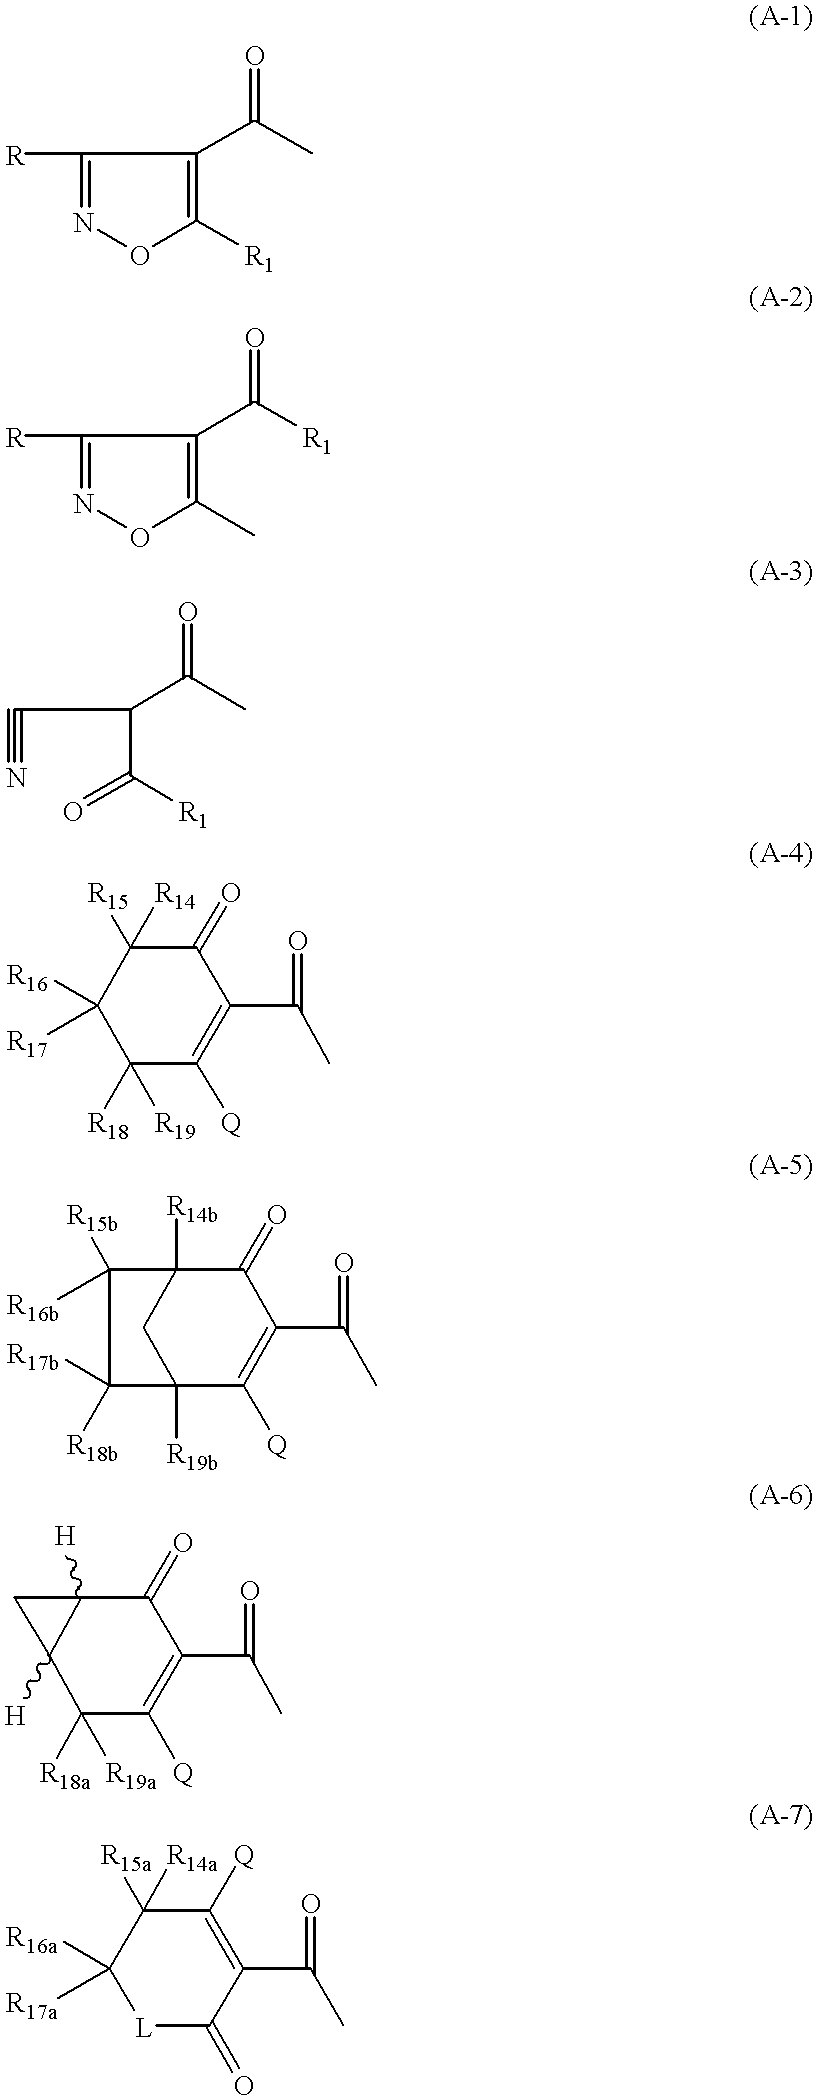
C1([R])=NOC([R1])=C1C(C)=O.C1([R])=NOC(C)=C1C([R1])=O.C(#N)C(C([R1])=O)C(C)=O.C1([R18])([R19])C([Q])=C(C(C)=O)C(=O)C([R15])([R14])C1([R16])[R17].C12([R19b])C([Q])=C(C(C)=O)C(=O)C([R14b])(C1)C([R16b])([R15b])C2([R17b])[R18b].C1([R18a])([R19a])C([Q])=C(C(C)=O)C(=O)C2([H])C1([H])C2.[L]1C(=O)C(C(C)=O)=C([Q])C([R15a])([R14a])C1([R16a])[R17a]
